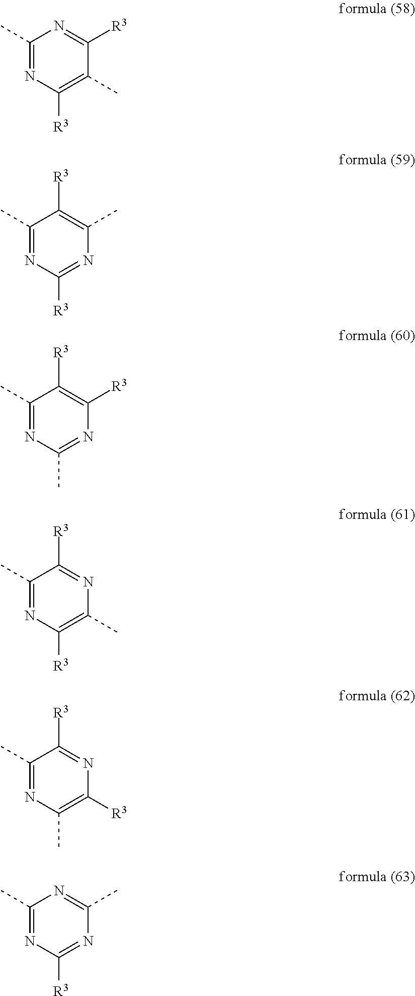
C1(C)=NC([R3])=C(C)C([R3])=N1.C1(C)=NC([R3])=NC(C)=C1[R3].C1(C)=NC(C)=NC([R3])=C1[R3].C1(C)=NC([R3])=C(C)N=C1[R3].C1(C)=NC(C)=C([R3])N=C1[R3].C1(C)=NC([R3])=NC(C)=N1
